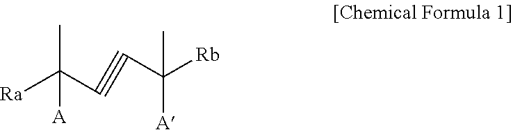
[Ra]C(C#CC([Rb])([A])C)(C)[A]
